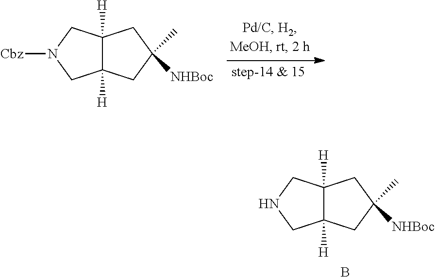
C12([H])C([H])(CC(C)([NHBoc])C1)CN([Cbz])C2.C12([H])C([H])(CC(C)([NHBoc])C1)CNC2.B
